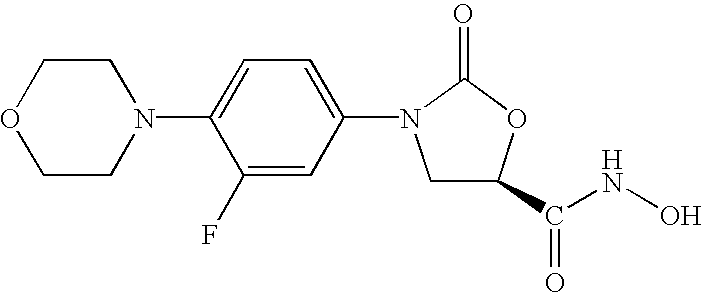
C1(C(NO)=O)CN(C2=CC=C(N3CCOCC3)C(F)=C2)C(=O)O1
